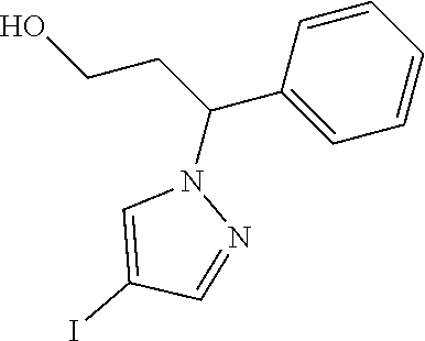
OCCC(C1=CC=CC=C1)N1C=C(I)C=N1
